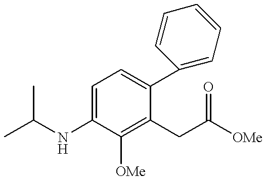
C1=C(NC(C)C)C([OMe])=C(CC([OMe])=O)C(C2=CC=CC=C2)=C1
